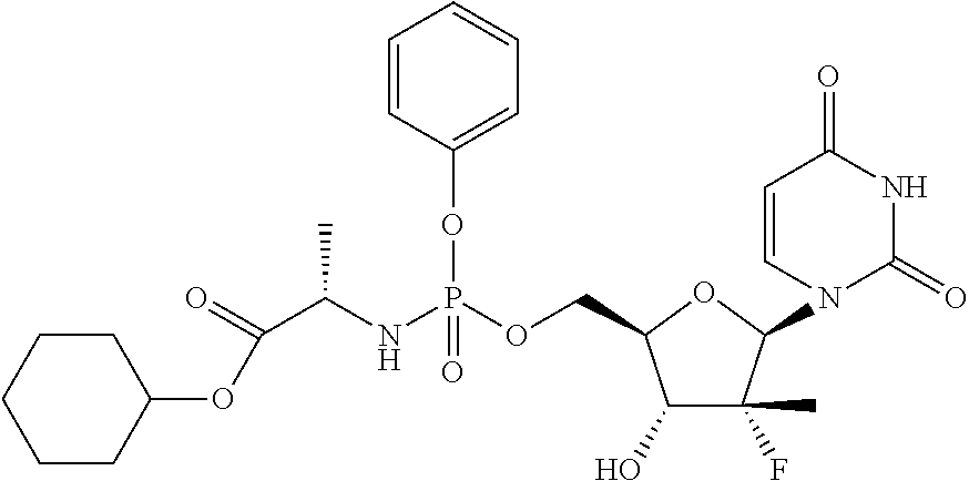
C1(O)C(F)(C)C(N2C=CC(=O)NC2=O)OC1COP(NC(C(OC1CCCCC1)=O)C)(OC1=CC=CC=C1)=O
